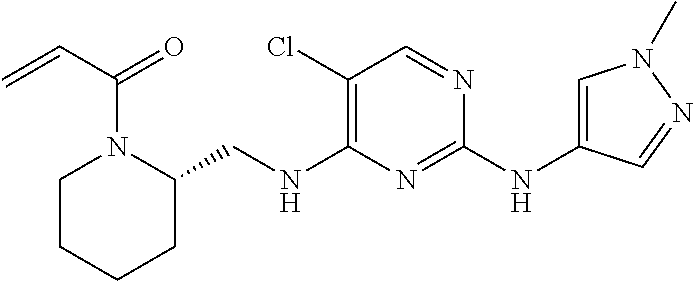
C1(Cl)=C(NCC2N(C(=O)C=C)CCCC2)N=C(NC2=CN(C)N=C2)N=C1
